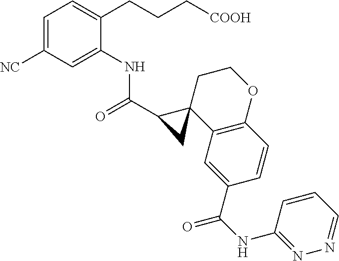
C1(C(=O)NC2=CC([NC])=CC=C2CCC[COOH])C2(C3=C(OCC2)C=CC(C(NC2=NN=CC=C2)=O)=C3)C1
